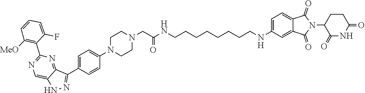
C1([MeO])=C(C2=NC=C3C(=N2)C(C2=CC=C(N4CCN(CC(=O)NCCCCCCCCNC5=CC=C6C(=O)N(C7C(=O)NC(=O)CC7)C(=O)C6=C5)CC4)C=C2)=NN3)C(F)=CC=C1
